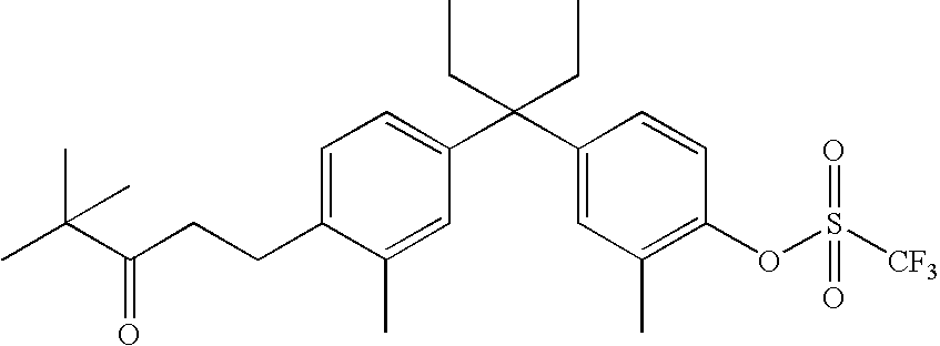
C1=C(CCC(C(C)(C)C)=O)C(C)=CC(C(C2=CC(C)=C(OS(=O)(=O)[CF3])C=C2)(CC)CC)=C1
